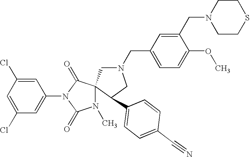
C1=C(Cl)C=C(N2C(=O)C3(N(C)C2=O)CN(CC2=CC=C(OC)C(CN4CCSCC4)=C2)CC3C2=CC=C(C#N)C=C2)C=C1Cl
